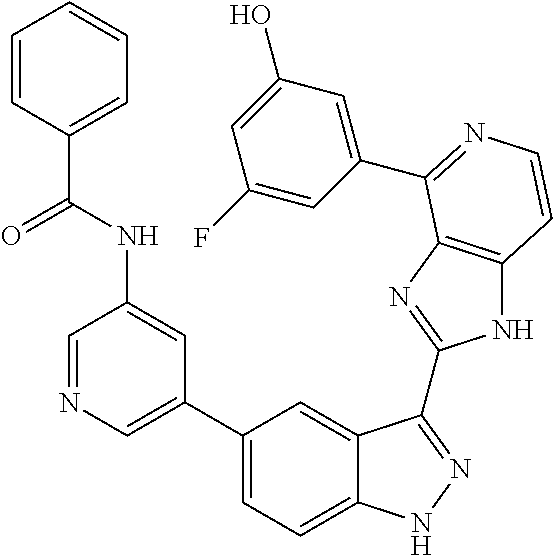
C1(C2=CN=CC(NC(=O)C3=CC=CC=C3)=C2)=CC=C2C(=C1)C(C1=NC3=C(N1)C=CN=C3C1=CC(O)=CC(F)=C1)=NN2
